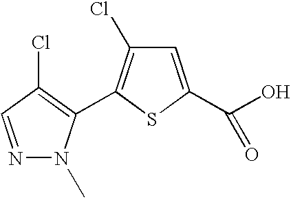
N1=CC(Cl)=C(C2=C(Cl)C=C(C(O)=O)S2)N1C
